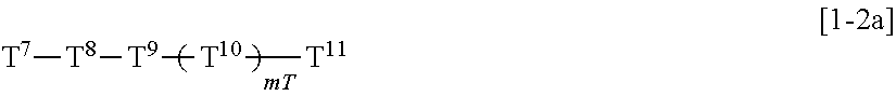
[T7][T8][T9][T10][T11]
